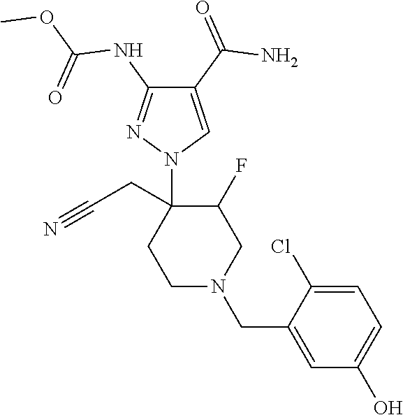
C1N(CC2=CC(O)=CC=C2Cl)CC(F)C(CC#N)(N2C=C(C(=O)N)C(NC(OC)=O)=N2)C1
